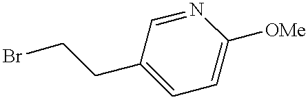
C(CC1=CC=C([OMe])N=C1)Br
